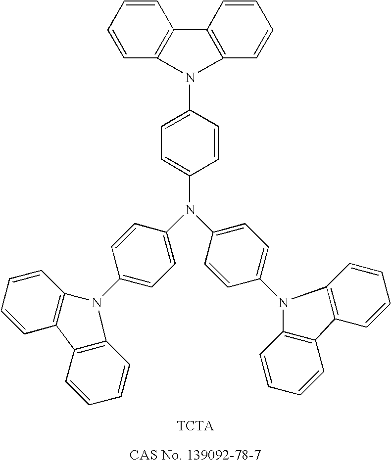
C1=CC2=C(C=C1)C1=C(N2C2=CC=C(N(C3=CC=C(N4C5=C(C6=C4C=CC=C6)C=CC=C5)C=C3)C3=CC=C(N4C5=C(C=CC=C5)C5=C4C=CC=C5)C=C3)C=C2)C=CC=C1
